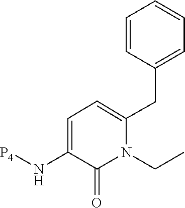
[P4]NC1=CC=C(CC2=CC=CC=C2)N(CC)C1=O
